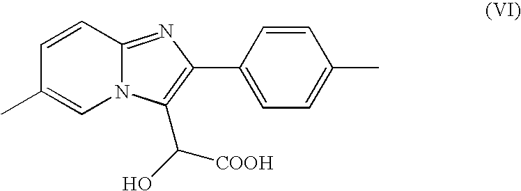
C1=CC2=NC(C3=CC=C(C)C=C3)=C(C(O)[COOH])N2C=C1C
